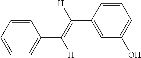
C1=CC=CC(C(=C([H])C2=CC(O)=CC=C2)[H])=C1
